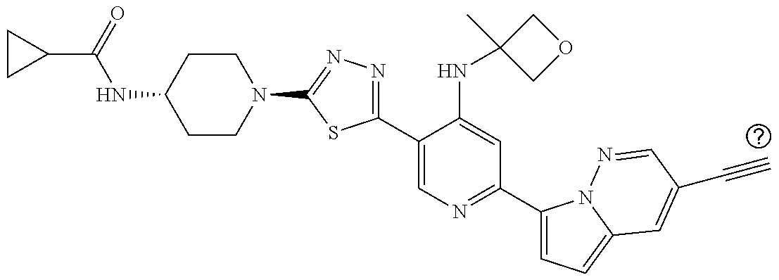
C1CN(C2=NN=C(C3=CN=C(C4=CC=C5N4N=CC(C#C)=C5)C=C3NC3(C)COC3)S2)CCC1NC(C1CC1)=O
